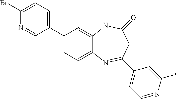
C1(C2=CC=C(Br)N=C2)=CC=C2C(=C1)NC(=O)CC(C1=CC=NC(Cl)=C1)=N2
